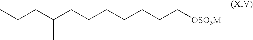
CCCC(CCCCCCC[OSO3M])C
